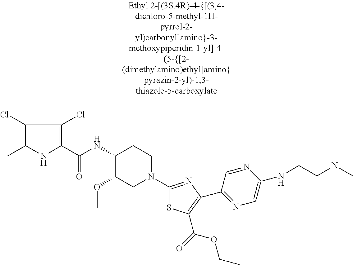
C1(Cl)=C(C)NC(C(NC2C(OC)CN(C3=NC(C4=NC=C(NCCN(C)C)N=C4)=C(C(=O)OCC)S3)CC2)=O)=C1Cl
